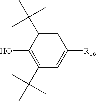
C1=C(C(C)(C)C)C(O)=C(C(C)(C)C)C=C1[R16]
